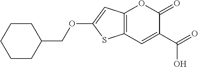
C12=C(C=C(C(O)=O)C(=O)O1)SC(OCC1CCCCC1)=C2
